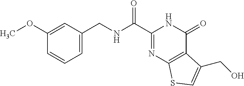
C1=C(CNC(C2=NC3=C(C(=O)N2)C(CO)=CS3)=O)C=C(OC)C=C1
